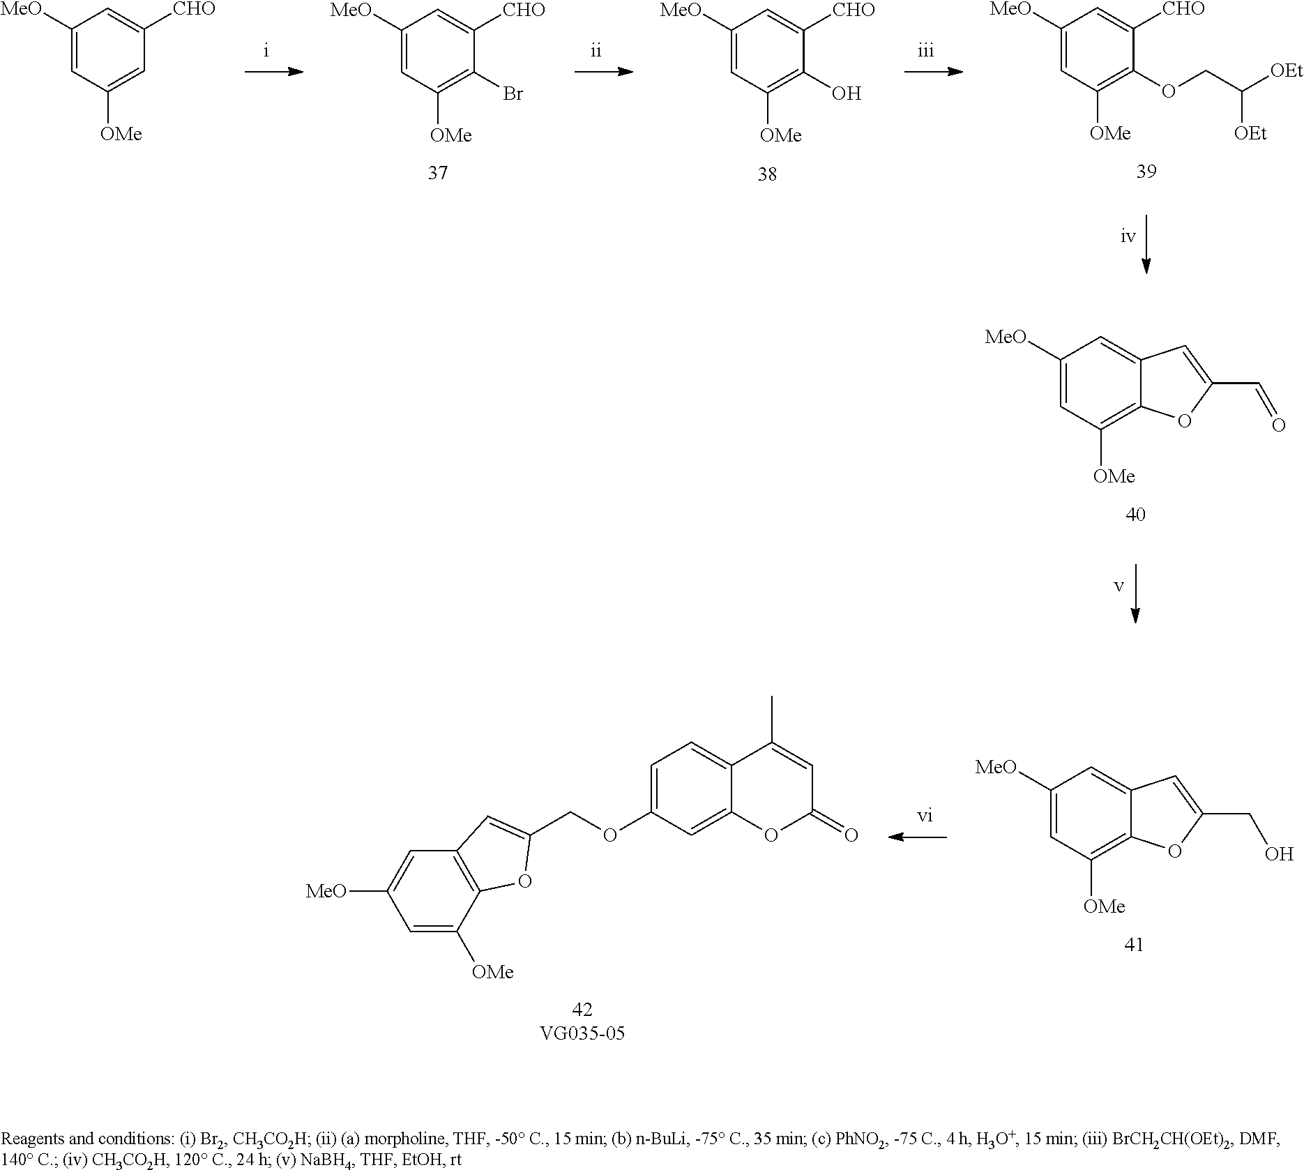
C1([MeO])=CC([OMe])=C2C(=C1)C=C(CO)O2.C1=C(OCC2=CC3=C(O2)C([OMe])=CC([MeO])=C3)C=C2C(=C1)C(C)=CC(=O)O2.C1([MeO])=CC([OMe])=C(OCC([OEt])[OEt])C([CHO])=C1.C1([MeO])=CC([OMe])=C(O)C([CHO])=C1.C1([MeO])=CC([OMe])=C(Br)C([CHO])=C1.C1([MeO])=CC([OMe])=CC([CHO])=C1.C1([MeO])=CC([OMe])=C2C(=C1)C=C(C=O)O2
